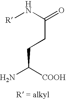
C(CCC(=O)N[R])([COOH])N
